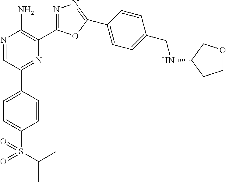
N1=CC(C2=CC=C(S(C(C)C)(=O)=O)C=C2)=NC(C2=NN=C(C3=CC=C(CNC4CCOC4)C=C3)O2)=C1N
